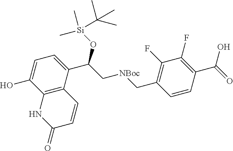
C12=C(C(C(C[NBoc]CC3=C(F)C(F)=C(C(O)=O)C=C3)O[Si](C)(C)C(C)(C)C)=CC=C1O)C=CC(=O)N2
